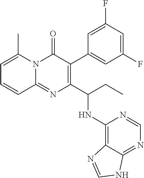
C1=C(C)N2C(=NC(C(CC)NC3=C4C(=NC=N3)NC=N4)=C(C3=CC(F)=CC(F)=C3)C2=O)C=C1
